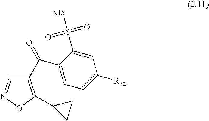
C1(C(C2=CC=C([R72])C=C2S(=O)(=O)[Me])=O)=C(C2CC2)ON=C1
